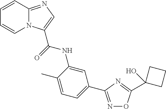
C1=C(C)C(NC(=O)C2=CN=C3N2C=CC=C3)=CC(C2=NOC(C3(O)CCC3)=N2)=C1
